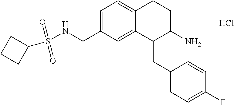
Cl.C1=C(CNS(=O)(=O)C2CCC2)C=C2C(=C1)CCC(N)C2CC1=CC=C(F)C=C1
